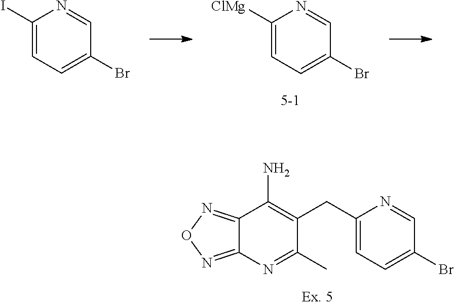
C(C1=C(N)C2=NON=C2N=C1C)C1=CC=C(Br)C=N1.C1(I)=CC=C(Br)C=N1.C1([ClMg])=CC=C(Br)C=N1
